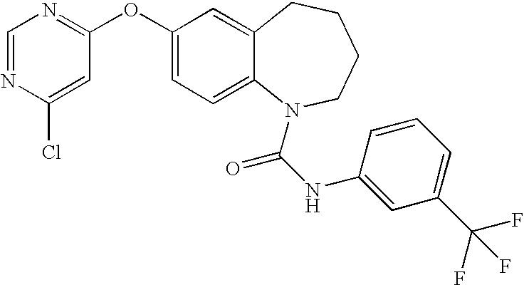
C1=NC(Cl)=CC(OC2=CC=C3C(=C2)CCCCN3C(=O)NC2=CC(C(F)(F)F)=CC=C2)=N1
